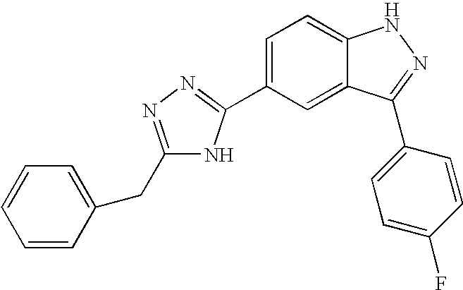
C1(C2=NN=C(CC3=CC=CC=C3)N2)=CC=C2C(=C1)C(C1=CC=C(F)C=C1)=NN2
